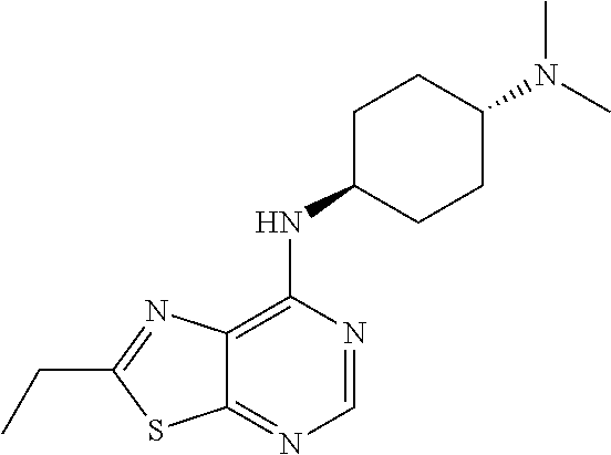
C1=NC(NC2CCC(N(C)C)CC2)=C2C(=N1)SC(CC)=N2
